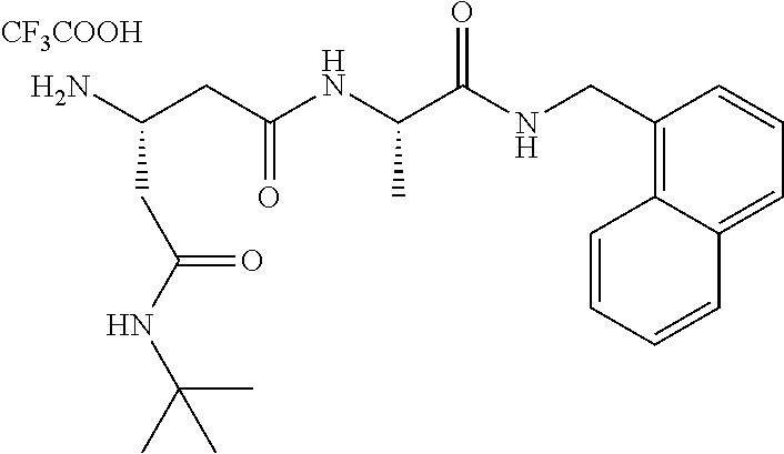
NC(CC(NC(C(NCC1=C2C(=CC=C1)C=CC=C2)=O)C)=O)CC(NC(C)(C)C)=O.[CF3COOH]
